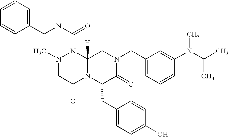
C1=CC=CC(CNC(N2N(C)CC(=O)N3C2([H])CN(CC2=CC=CC(N(C(C)C)C)=C2)C(=O)C3CC2=CC=C(O)C=C2)=O)=C1
